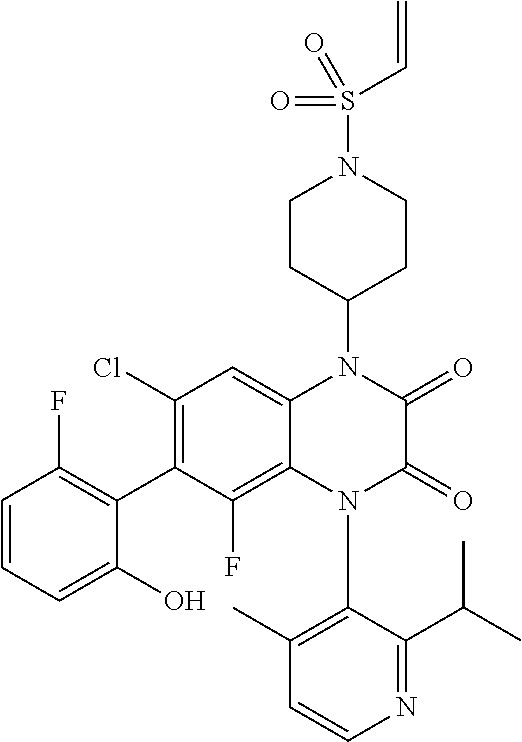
C1=CN=C(C(C)C)C(N2C3=C(F)C(C4=C(F)C=CC=C4O)=C(Cl)C=C3N(C3CCN(S(=O)(=O)C=C)CC3)C(=O)C2=O)=C1C
